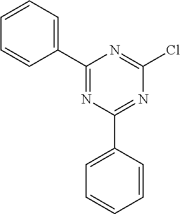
C1(C2=CC=CC=C2)=NC(C2=CC=CC=C2)=NC(Cl)=N1
